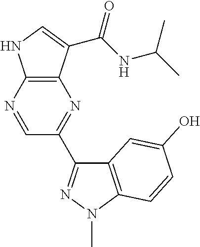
C12=C(N=CC(C3=NN(C)C4=C3C=C(O)C=C4)=N1)NC=C2C(NC(C)C)=O
